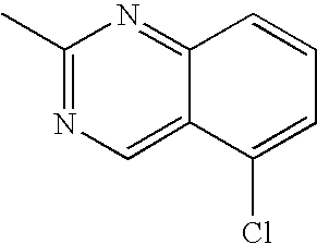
C1(C)=NC=C2C(=N1)C=CC=C2Cl
